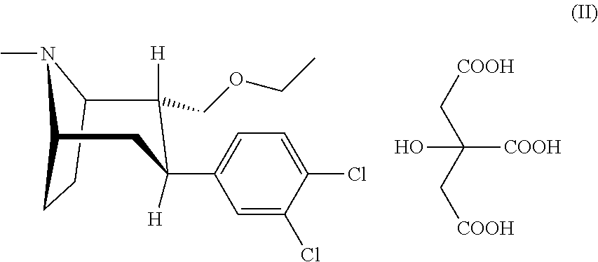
C1=C(Cl)C(Cl)=CC(C2([H])C(COCC)([H])C3N(C)C(CC3)C2)=C1.OC(C[COOH])([COOH])C[COOH]
